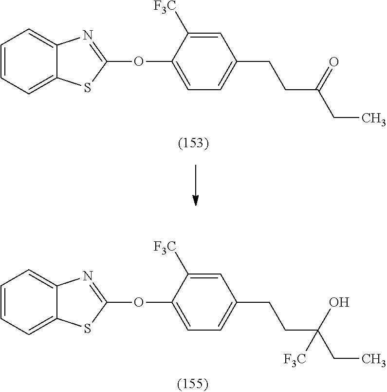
C(C(CC)(O)[F3C])CC1=CC=C(OC2=NC3=CC=CC=C3S2)C([F3C])=C1.C(C(CC)=O)CC1=CC=C(OC2=NC3=CC=CC=C3S2)C([F3C])=C1
